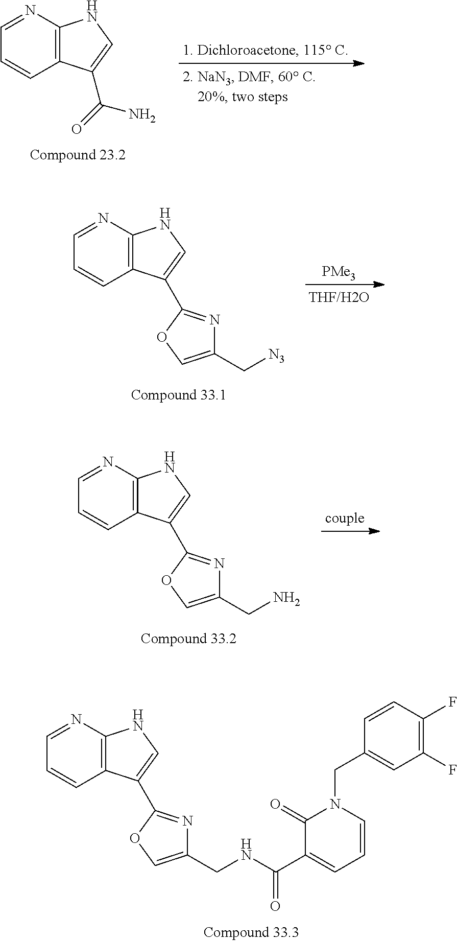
C12=C(N=CC=C1)NC=C2C(=O)N.[PMe3].C12=C(N=CC=C1)NC=C2C1=NC(C[N3])=CO1.C12=C(N=CC=C1)NC=C2C1=NC(CN)=CO1.C12=C(N=CC=C1)NC=C2C1=NC(CNC(C2=CC=CN(CC3=CC(F)=C(F)C=C3)C2=O)=O)=CO1
